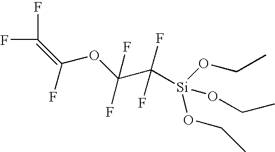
C([Si](OCC)(OCC)OCC)(F)(F)C(F)(F)OC(=C(F)F)F
